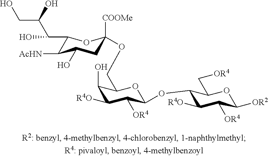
C1(C(C(CO)O)O)C([AcHN])C(O)CC([COOMe])(OCC2C(O)C([R4O])C([OR4])C(OC3C([R4O])C([OR4])C([OR2])OC3C[OR4])O2)O1
